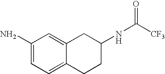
C1(N)=CC=C2C(=C1)CC(NC([CF3])=O)CC2
